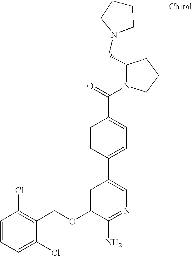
C1=CC=C(Cl)C(COC2=CC(C3=CC=C(C(=O)N4C(CN5CCCC5)CCC4)C=C3)=CN=C2N)=C1Cl
